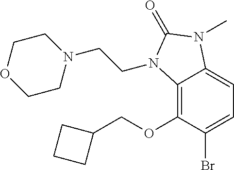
C12=C(OCC3CCC3)C(Br)=CC=C1N(C)C(=O)N2CCN1CCOCC1
